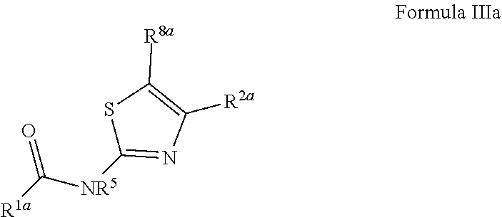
S1C([NR5]C([R1a])=O)=NC([R2a])=C1[R8a]
